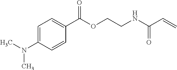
C1=C(N(C)C)C=CC(C(OCCNC(C=C)=O)=O)=C1
